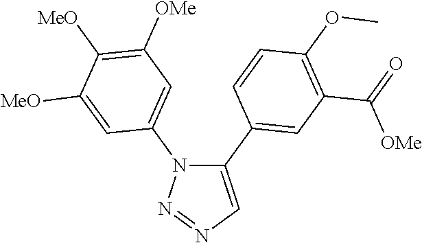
C1(C2=CC(C(=O)[OMe])=C(OC)C=C2)=CN=NN1C1=CC([OMe])=C([MeO])C([MeO])=C1
